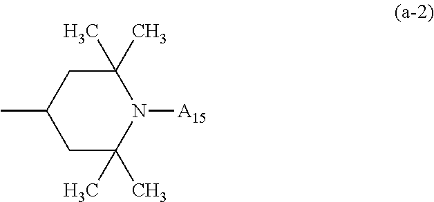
C1(C)(C)CC(C)CC(C)(C)N1[A15]
